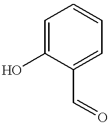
C1=C(O)C(C=O)=CC=C1
